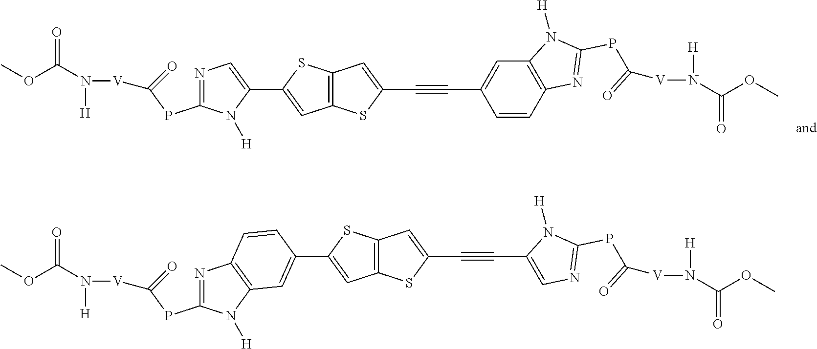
COC(N([V]C(PC1=NC=C(C2=CC3=C(C=C(C#CC4=CC5=C(N=C(PC(=O)[V]N(C(OC)=O)[H])N5[H])C=C4)S3)S2)N1[H])=O)[H])=O.COC(N([V]C(PC1=NC2=C(N1[H])C=C(C1=CC3=C(C=C(C#CC4=CN=C(PC(=O)[V]N(C(OC)=O)[H])N4[H])S3)S1)C=C2)=O)[H])=O
